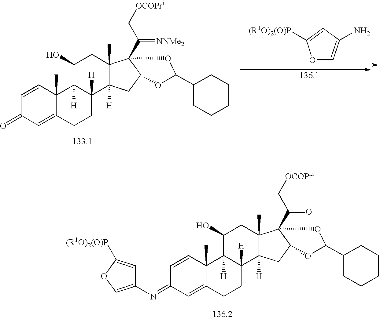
C1=CC2(C)C(=CC1=O)CCC1([H])C2([H])C(O)CC2(C)C1([H])CC1C2(C(=[NNMe2])C[OCOPri])OC(C2CCCCC2)O1.O1C=C(N)C=C1[(R1O)2(O)P].C1=CC2(C)C(=CC1=NC1=COC([(R1O)2(O)P])=C1)CCC1([H])C2([H])C(O)CC2(C)C1([H])CC1C2(C(=O)C[OCOPri])OC(C2CCCCC2)O1
